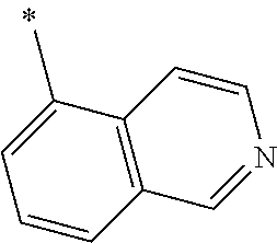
C12=C(C(C)=CC=C1)C=CN=C2
